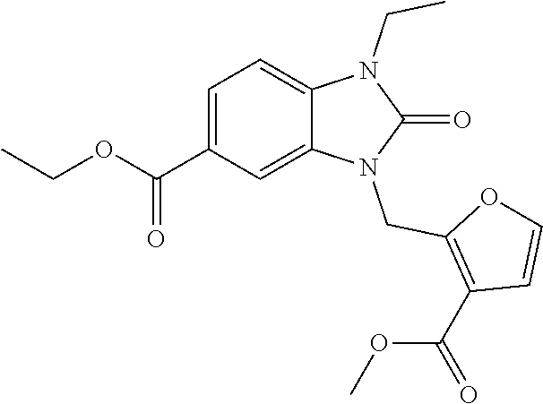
C1=C(C(OCC)=O)C=C2C(=C1)N(CC)C(=O)N2CC1=C(C(=O)OC)C=CO1
